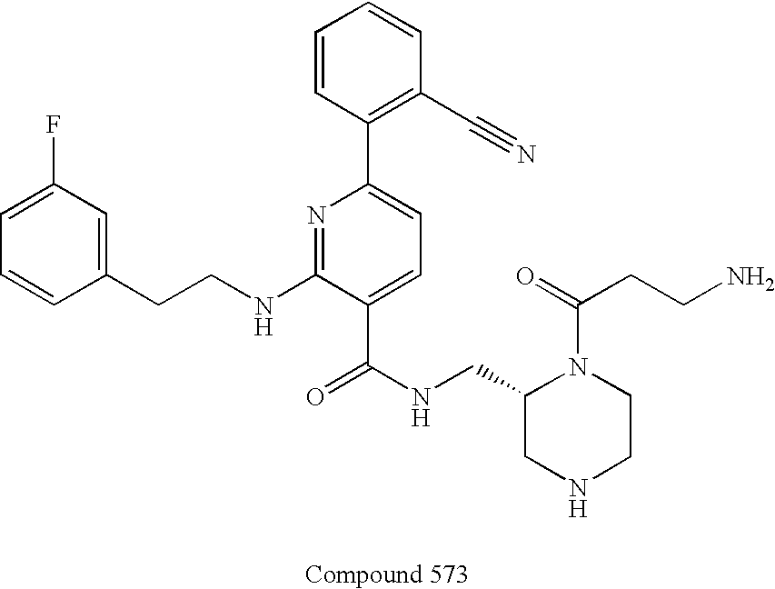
C1=C(F)C=C(CCNC2=NC(C3=C(C#N)C=CC=C3)=CC=C2C(NCC2CNCCN2C(=O)CCN)=O)C=C1
